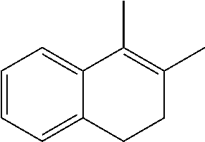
C1=CC=C2C(=C1)C(C)=C(C)CC2
